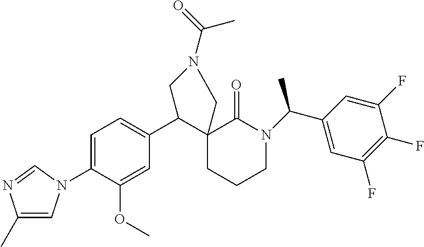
C1=C(N2C=C(C)N=C2)C(OC)=CC(C2C3(CCCN(C(C)C4=CC(F)=C(F)C(F)=C4)C3=O)CN(C(=O)C)C2)=C1
